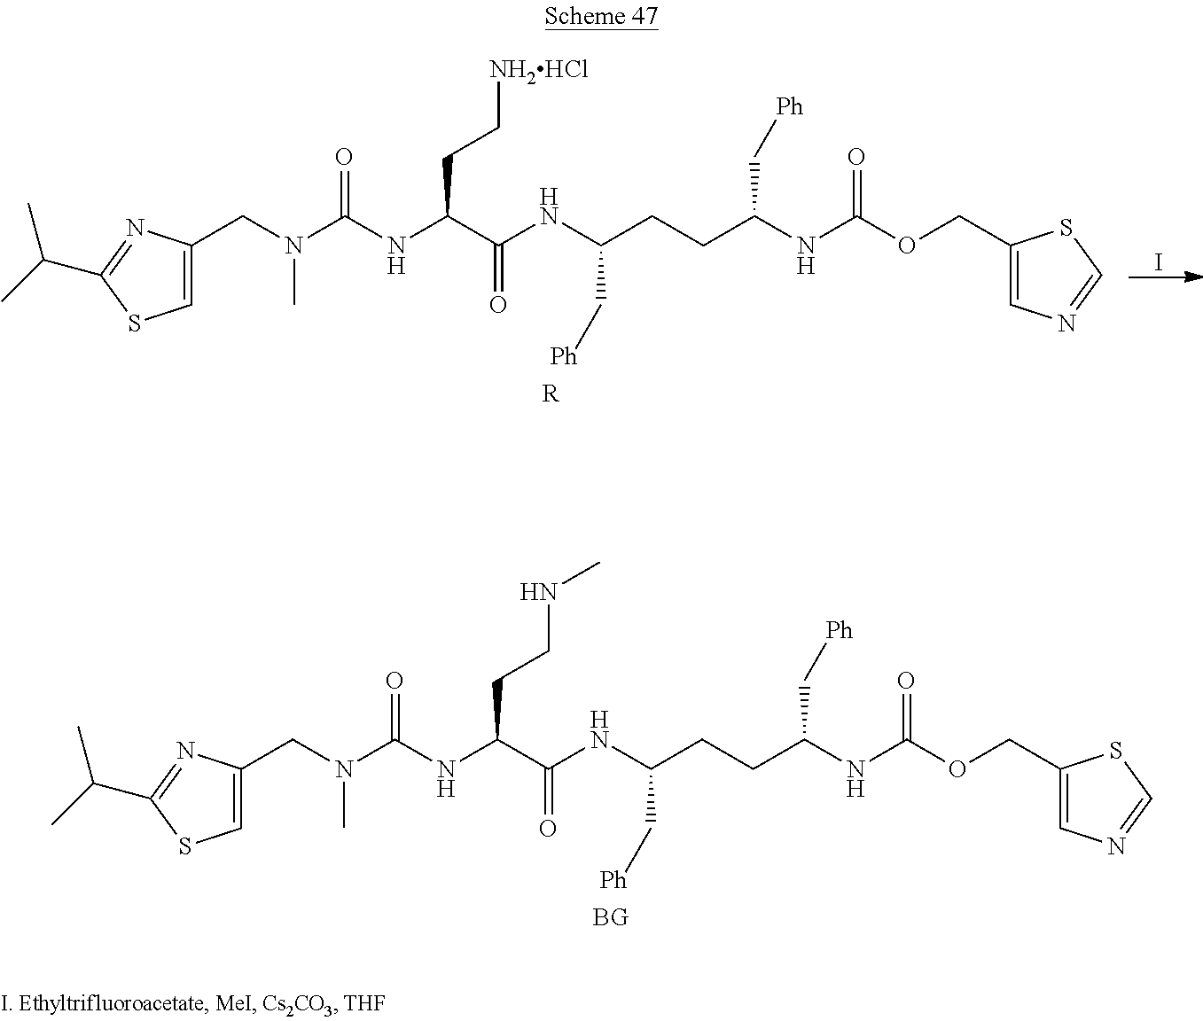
C1=C(CN(C(NC(C(=O)NC(C[Ph])CCC(C[Ph])NC(=O)OCC2=CN=CS2)CCNC)=O)C)N=C(C(C)C)S1.[BG].C1=C(CN(C(NC(C(=O)NC(C[Ph])CCC(C[Ph])NC(=O)OCC2=CN=CS2)CC[NH2HCl])=O)C)N=C(C(C)C)S1.[R].I
